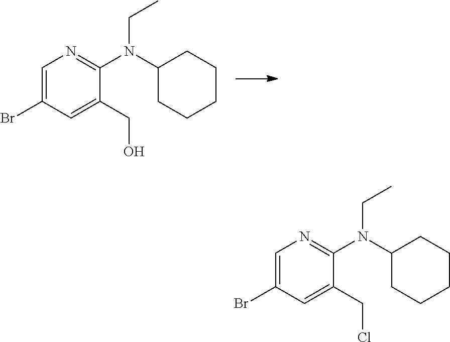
C1=C(Br)C=C(CO)C(N(C2CCCCC2)CC)=N1.C1=C(Br)C=C(CCl)C(N(C2CCCCC2)CC)=N1
